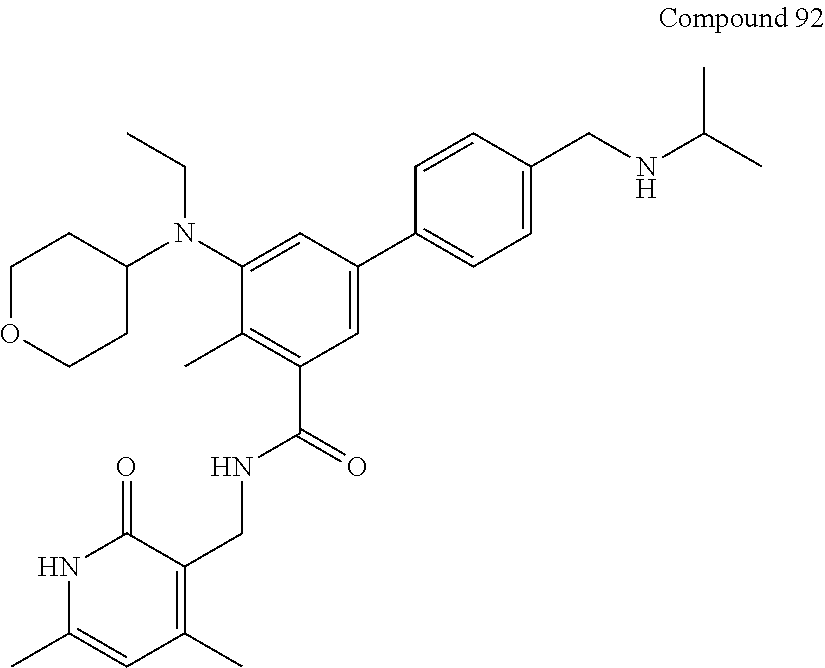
C1(N(C2=CC(C3=CC=C(CNC(C)C)C=C3)=CC(C(NCC3=C(C)C=C(C)NC3=O)=O)=C2C)CC)CCOCC1
